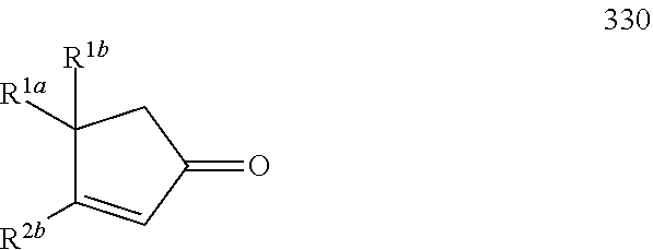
C1([R1b])([R1a])C([R2b])=CC(=O)C1
